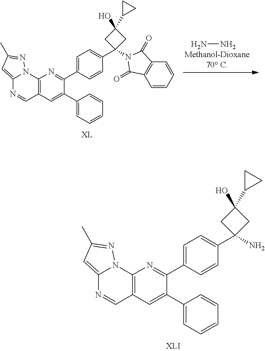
NN.C1=C(C2=NC3=C(C=C2C2=CC=CC=C2)C=NC2=CC(C)=NN32)C=CC(C2(N3C(=O)C4=C(C=CC=C4)C3=O)CC(C3CC3)(O)C2)=C1.C1=C(C2=NC3=C(C=C2C2=CC=CC=C2)C=NC2=CC(C)=NN32)C=CC(C2(N)CC(C3CC3)(O)C2)=C1
